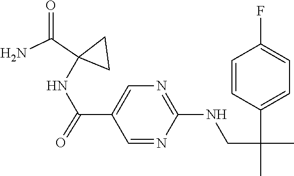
N(C1=NC=C(C(NC2(C(N)=O)CC2)=O)C=N1)CC(C)(C1=CC=C(F)C=C1)C
